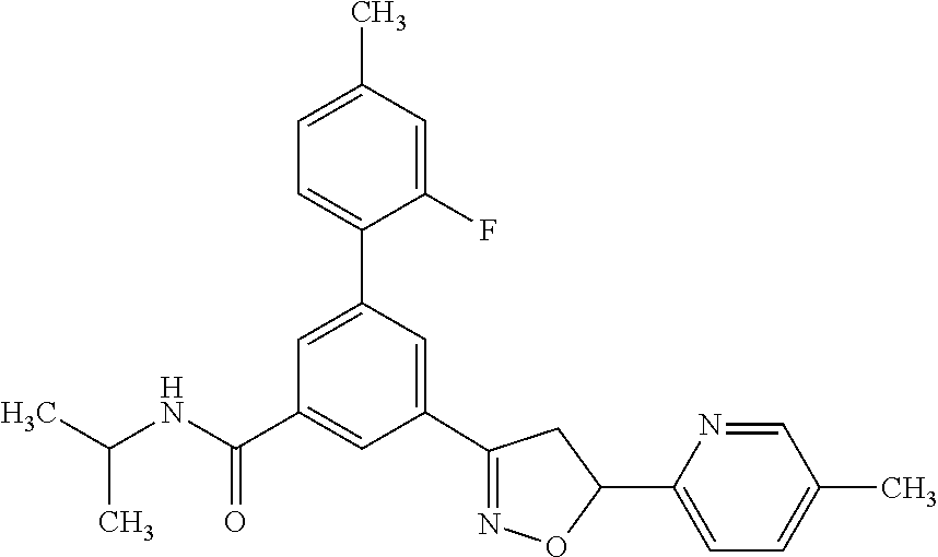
C1(C2=NOC(C3=CC=C(C)C=N3)C2)=CC(C2=CC=C(C)C=C2F)=CC(C(NC(C)C)=O)=C1
